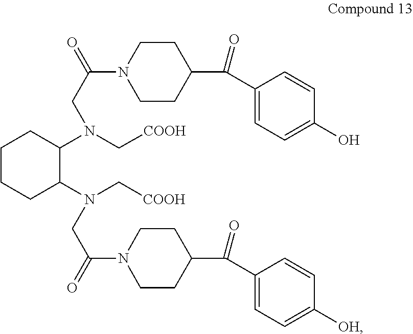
C1CCC(N(C[COOH])CC(N2CCC(C(=O)C3=CC=C([OH])C=C3)CC2)=O)C(N(C[COOH])CC(N2CCC(C(=O)C3=CC=C(O)C=C3)CC2)=O)C1
